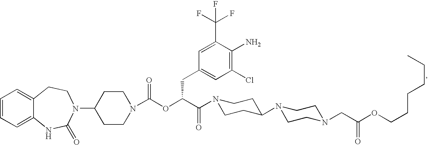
C1=CC=C2C(=C1)CCN(C1CCN(C(OC(C(=O)N3CCC(N4CCN(CC(OCCCCCC)=O)CC4)CC3)CC3=CC(Cl)=C(N)C(C(F)(F)F)=C3)=O)CC1)C(=O)N2
